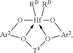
O1[Hf]23([RD])([RD])-O([Ar2]1)[T3]O->2[Ar2]O3
